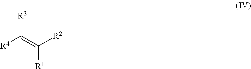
[R3]C(=C([R1])[R2])[R4]
